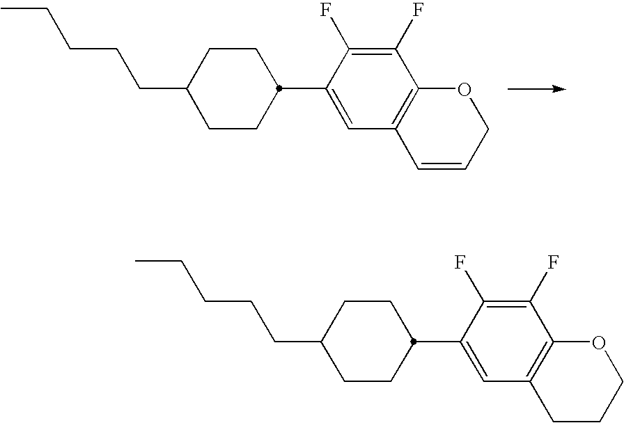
C1CC(C2=CC3=C(C(F)=C2F)OCC=C3)CCC1CCCCC.C1CC(C2=CC3=C(C(F)=C2F)OCCC3)CCC1CCCCC
